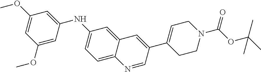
C1=C2C(=CC(NC3=CC(OC)=CC(OC)=C3)=C1)C=C(C1=CCN(C(OC(C)(C)C)=O)CC1)C=N2
